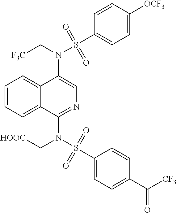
N(C1=CN=C(N(S(C2=CC=C(C([CF3])=O)C=C2)(=O)=O)C[HOOC])C2=CC=CC=C12)(C[F3C])S(C1=CC=C([OCF3])C=C1)(=O)=O
